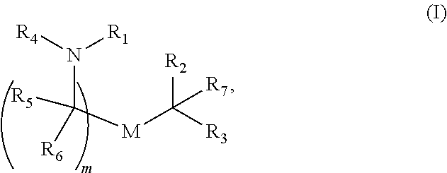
C(N([R1])[R4])([R5])([M]C([R2])([R3])[R7])[R6]
